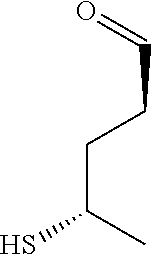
SC(CCC=O)C
